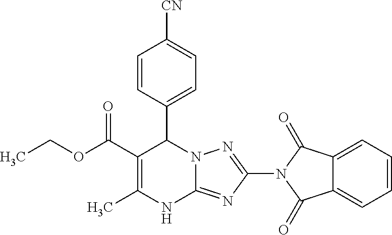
C1=CC(C2C(C(OCC)=O)=C(C)NC3=NC(N4C(=O)C5=CC=CC=C5C4=O)=NN23)=CC=C1[CN]
